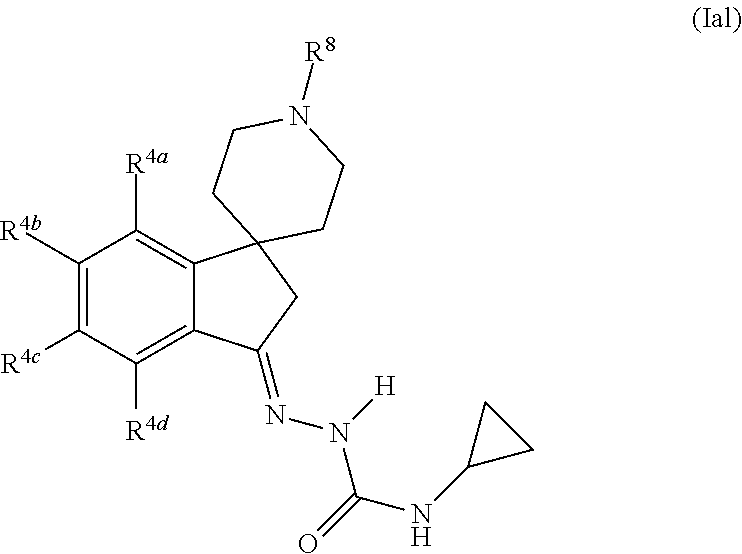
C1([R4b])=C([R4c])C([R4d])=C2C(=C1[R4a])C1(CC2=NN(C(=O)NC2CC2)[H])CCN([R8])CC1
